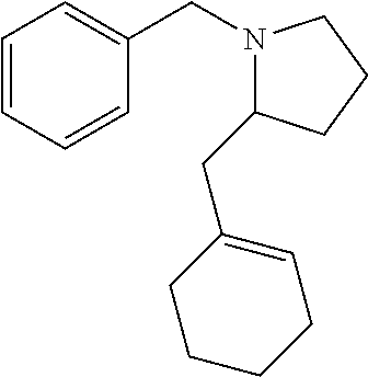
C(C1=CC=CC=C1)N1C(CC2=CCCCC2)CCC1
